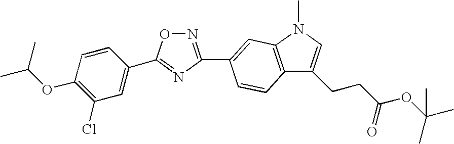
N1=C(C2=CC3=C(C(CCC(OC(C)(C)C)=O)=CN3C)C=C2)N=C(C2=CC(Cl)=C(OC(C)C)C=C2)O1
